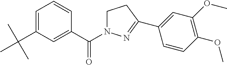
C1=C(C(C)(C)C)C=C(C(N2CCC(C3=CC(OC)=C(OC)C=C3)=N2)=O)C=C1
